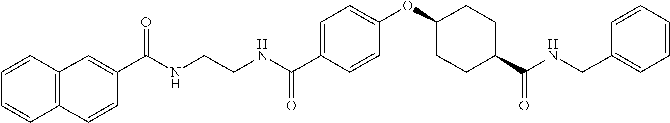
C1(C(NCCNC(C2=CC=C(OC3CCC(C(NCC4=CC=CC=C4)=O)CC3)C=C2)=O)=O)=CC2=C(C=C1)C=CC=C2
